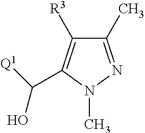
C1(C)=NN(C)C(C([Q1])O)=C1[R3]
